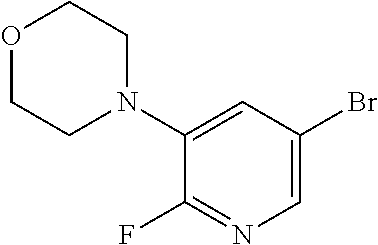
C1=C(Br)C=C(N2CCOCC2)C(F)=N1
